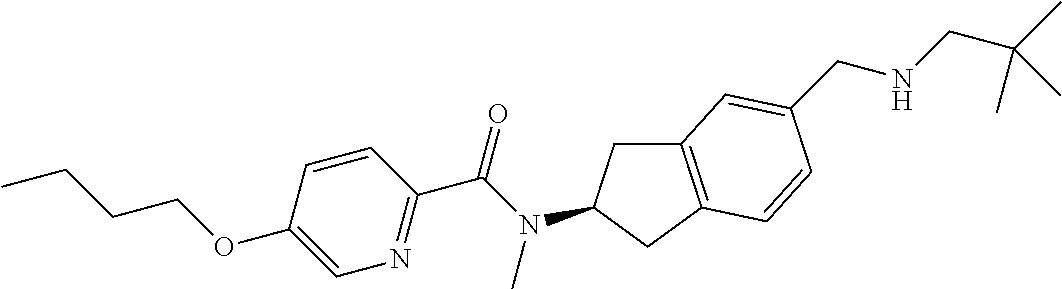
C1(OCCCC)=CN=C(C(N(C)C2CC3=C(C2)C=CC(CNCC(C)(C)C)=C3)=O)C=C1
